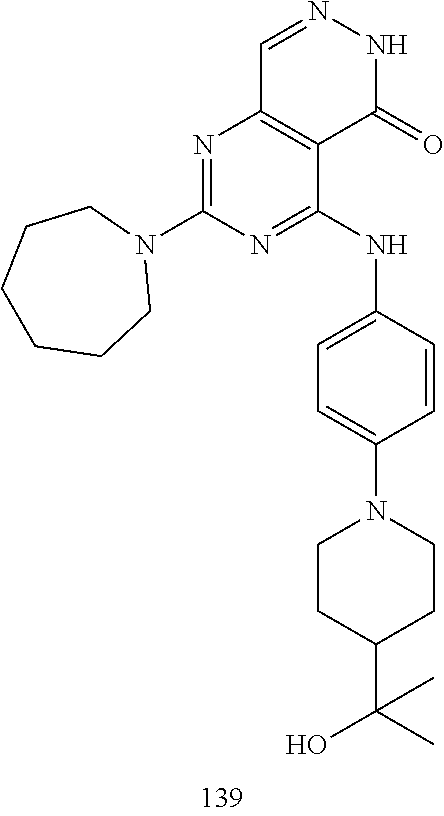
C1=NNC(=O)C2=C1N=C(N1CCCCCC1)N=C2NC1=CC=C(N2CCC(C(C)(O)C)CC2)C=C1
